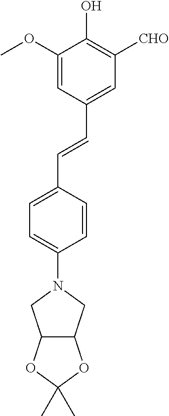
C1=C(OC)C(O)=C([CHO])C=C1C=CC1=CC=C(N2CC3C(C2)OC(C)(C)O3)C=C1
